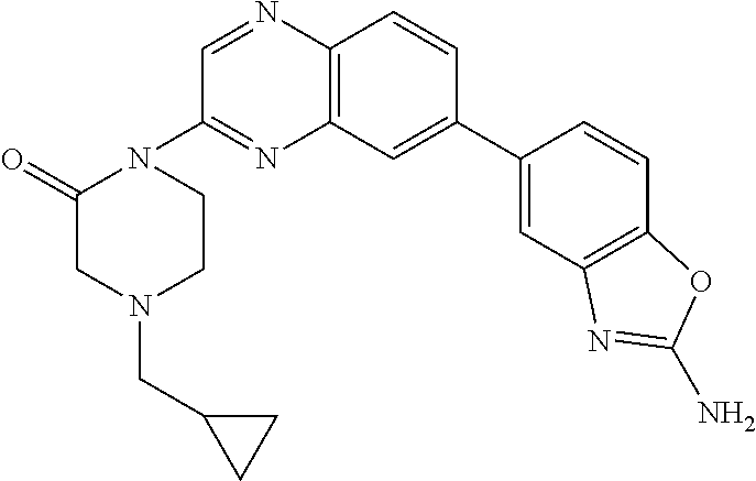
C12=C(C=C(C3=CC4=C(C=C3)OC(N)=N4)C=C1)N=C(N1C(=O)CN(CC3CC3)CC1)C=N2
